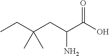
CCC(CC(C(O)=O)N)(C)C
